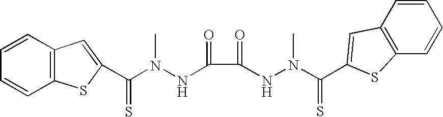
C12=C(SC(C(N(NC(C(NN(C(=S)C3=CC4=C(C=CC=C4)S3)C)=O)=O)C)=S)=C1)C=CC=C2
